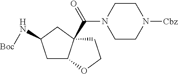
C1C2C(C(N3CCN([Cbz])CC3)=O)(CC1N[Boc])CCO2
